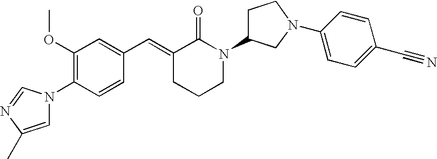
C1=CC(N2C=C(C)N=C2)=C(OC)C=C1C=C1CCCN(C2CCN(C3=CC=C(C#N)C=C3)C2)C1=O
